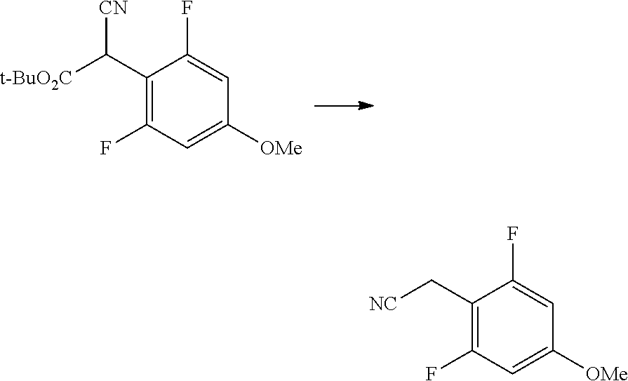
C1(C([t-BuO2C])[CN])=C(F)C=C([OMe])C=C1F.C1(C[NC])=C(F)C=C([OMe])C=C1F
